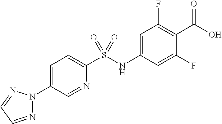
OC(=O)C1=C(F)C=C(NS(C2=CC=C(N3N=CC=N3)C=N2)(=O)=O)C=C1F
